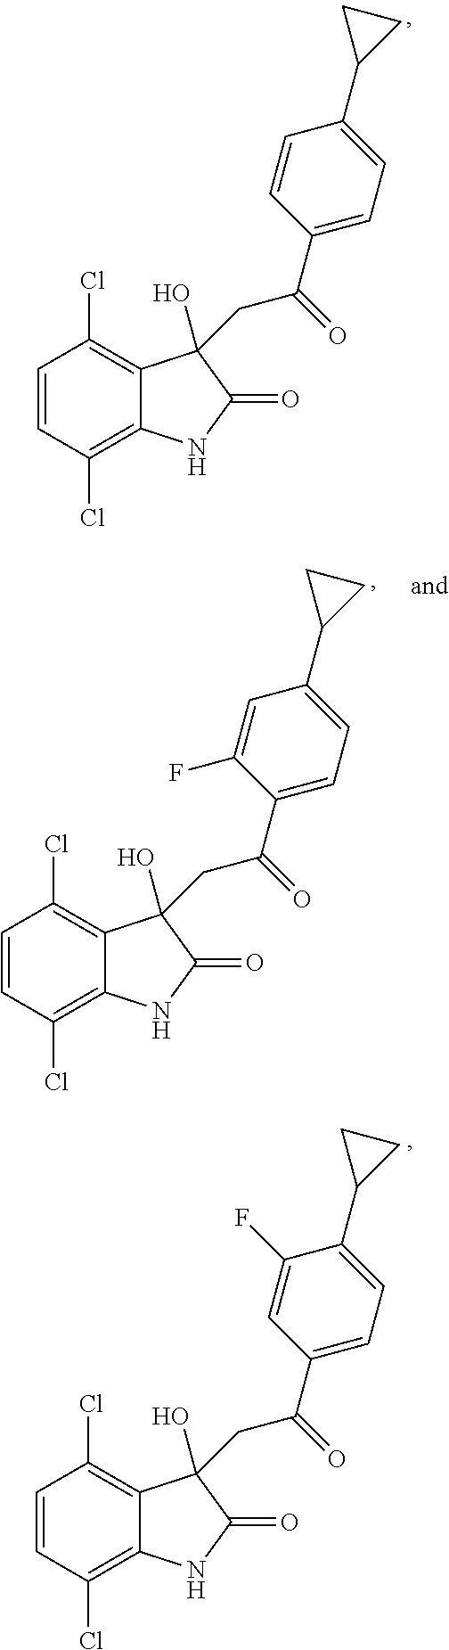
C1=CC(Cl)=C2C(=C1Cl)C(O)(CC(C1=CC=C(C3CC3)C=C1)=O)C(=O)N2.C1=CC(Cl)=C2C(=C1Cl)C(O)(CC(C1=CC=C(C3CC3)C=C1F)=O)C(=O)N2.C1=CC(Cl)=C2C(=C1Cl)C(O)(CC(C1=CC=C(C3CC3)C(F)=C1)=O)C(=O)N2
